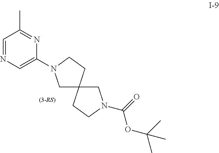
C1N(C(=O)OC(C)(C)C)CCC12CN(C1=CN=CC(C)=N1)CC2
